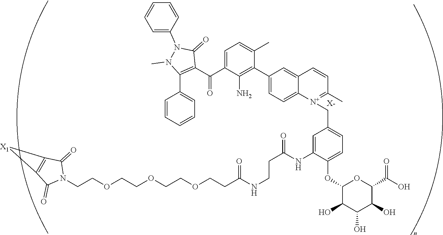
[X-].C(COCCOCCOCCC(NCCC(NC1=CC(C[N+]2=C(C)C=CC3=CC(C4=C(N)C(C(=O)C5=C(C6=CC=CC=C6)N(C)N(C6=CC=CC=C6)C5=O)=CC=C4C)=CC=C23)=CC=C1OC1C(O)C(O)C(O)C(C(=O)O)O1)=O)=O)N1C(=O)C2=C(C1=O)[X1]2
